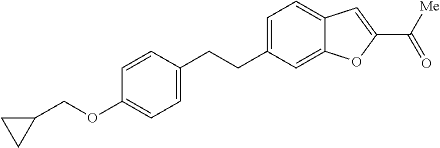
C1=CC(OCC2CC2)=CC=C1CCC1=CC=C2C(=C1)OC(C(=O)[Me])=C2
